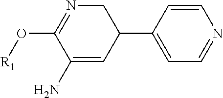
C1=CC(C2C=C(N)C(O[R1])=NC2)=CC=N1
